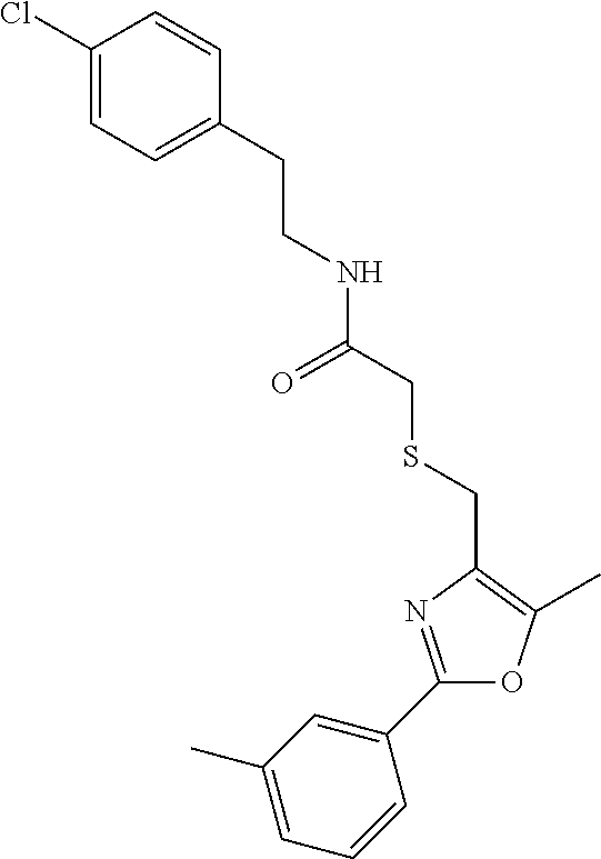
C1(C2=CC(C)=CC=C2)=NC(CSCC(=O)NCCC2=CC=C(Cl)C=C2)=C(C)O1
